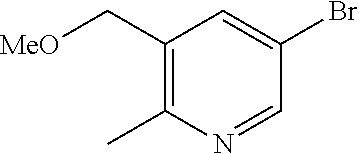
C1(C)=C(C[MeO])C=C(Br)C=N1
